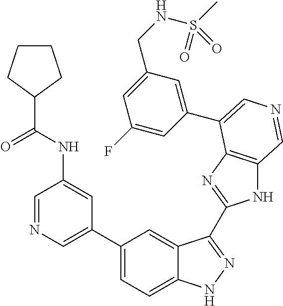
C1(C2=CN=CC(NC(C3CCCC3)=O)=C2)=CC=C2C(=C1)C(C1=NC3=C(N1)C=NC=C3C1=CC(CNS(C)(=O)=O)=CC(F)=C1)=NN2
